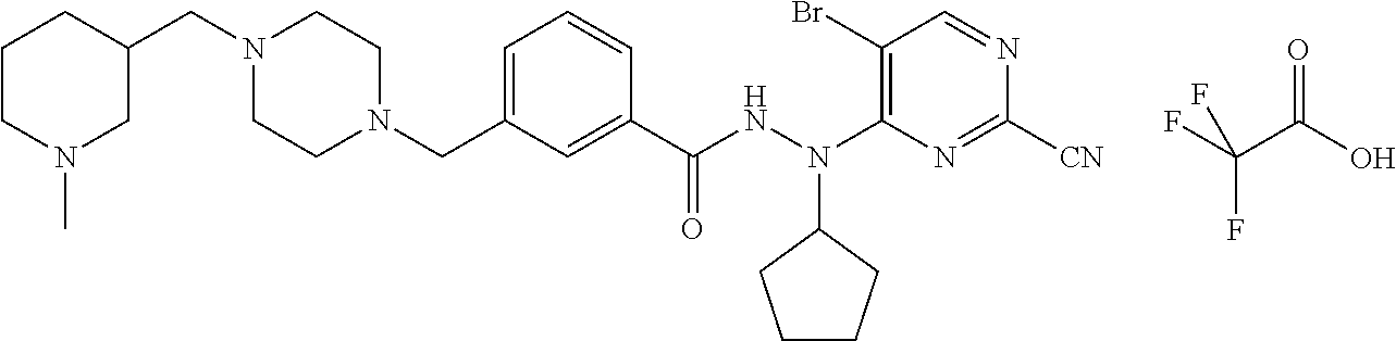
FC(C(O)=O)(F)F.C1CN(CC2=CC=CC(C(NN(C3=C(Br)C=NC([CN])=N3)C3CCCC3)=O)=C2)CCN1CC1CCCN(C)C1
